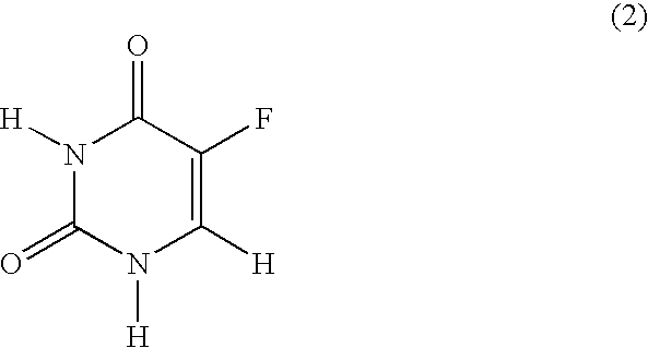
N1([H])C(=O)N([H])C([H])=C(F)C1=O
